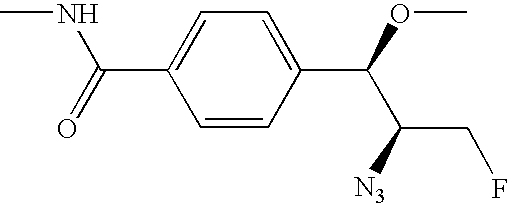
C1(C(=O)NC)=CC=C(C(OC)C(CF)[N3])C=C1
